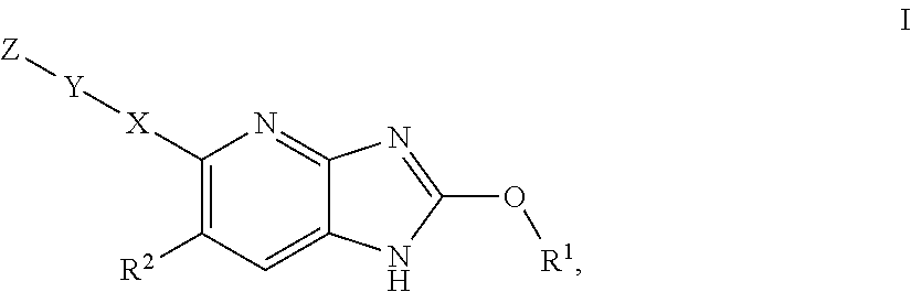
C1([X][Y][Z])=C([R2])C=C2C(=N1)N=C(O[R1])N2
